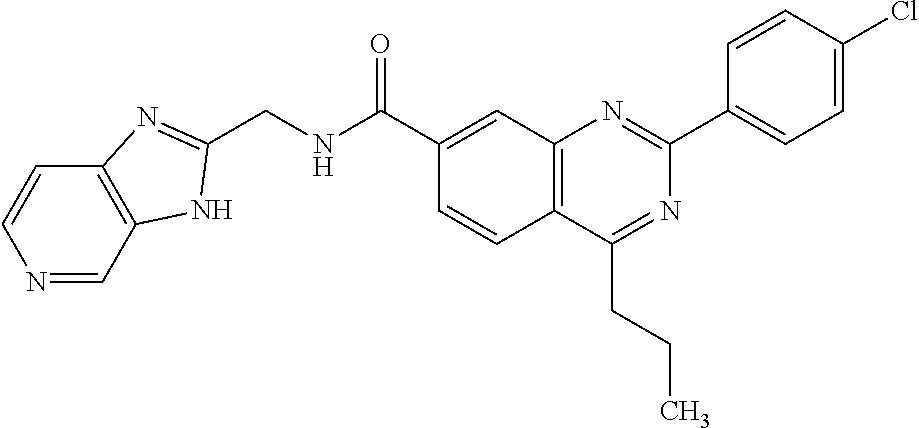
C1(C(NCC2=NC3=C(N2)C=NC=C3)=O)=CC2=C(C=C1)C(CCC)=NC(C1=CC=C(Cl)C=C1)=N2
